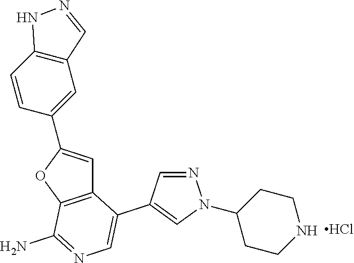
Cl.C1CC(N2N=CC(C3=CN=C(N)C4=C3C=C(C3=CC5=C(C=C3)NN=C5)O4)=C2)CCN1
